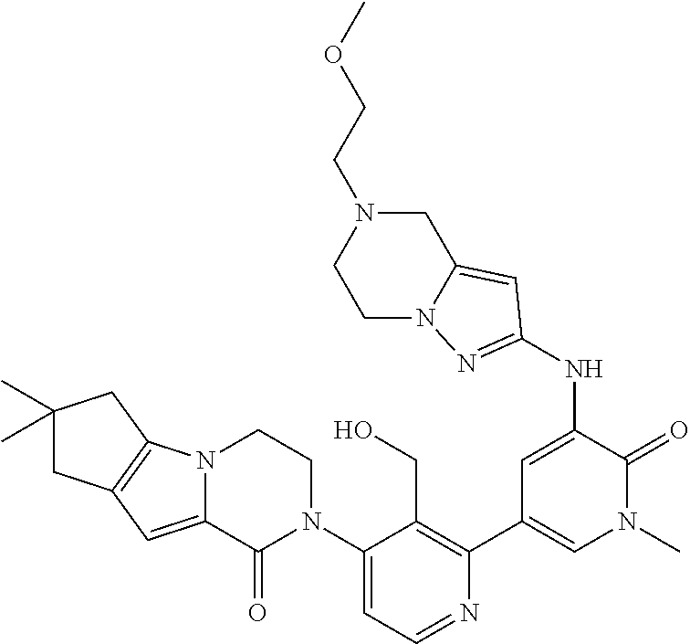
N1=CC=C(N2CCN3C(=CC4=C3CC(C)(C)C4)C2=O)C(CO)=C1C1=CN(C)C(=O)C(NC2=NN3CCN(CCOC)CC3=C2)=C1
